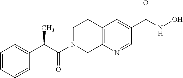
C12=C(N=CC(C(NO)=O)=C1)CN(C(C(C1=CC=CC=C1)C)=O)CC2
